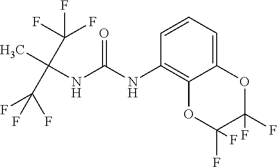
O=C(NC1=C2C(=CC=C1)OC(F)(F)C(F)(F)O2)NC(C)(C(F)(F)F)C(F)(F)F
